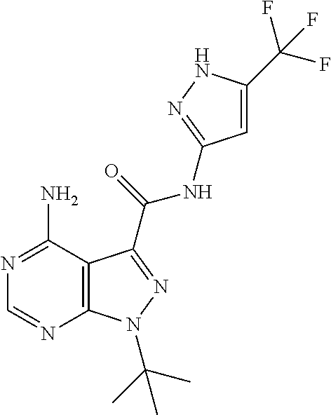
N1=C(N)C2=C(N=C1)N(C(C)(C)C)N=C2C(=O)NC1=NNC(C(F)(F)F)=C1
